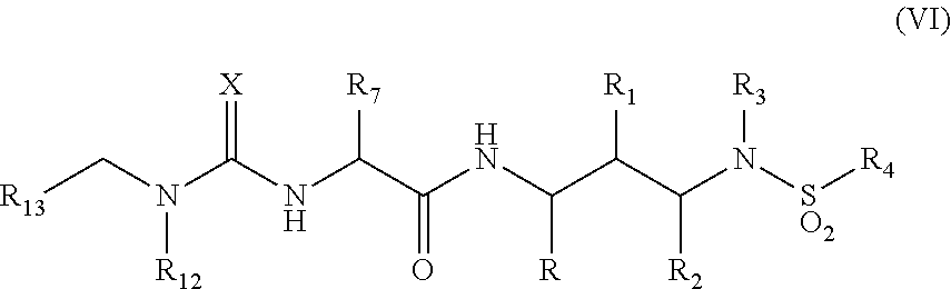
C(NC(C(C(N([SO2][R4])[R3])[R2])[R1])[R])(C(NC(N(C[R13])[R12])=[X])[R7])=O
